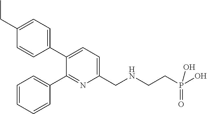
C1=C(CC)C=CC(C2=CC=C(CNCCP(=O)(O)O)N=C2C2=CC=CC=C2)=C1
